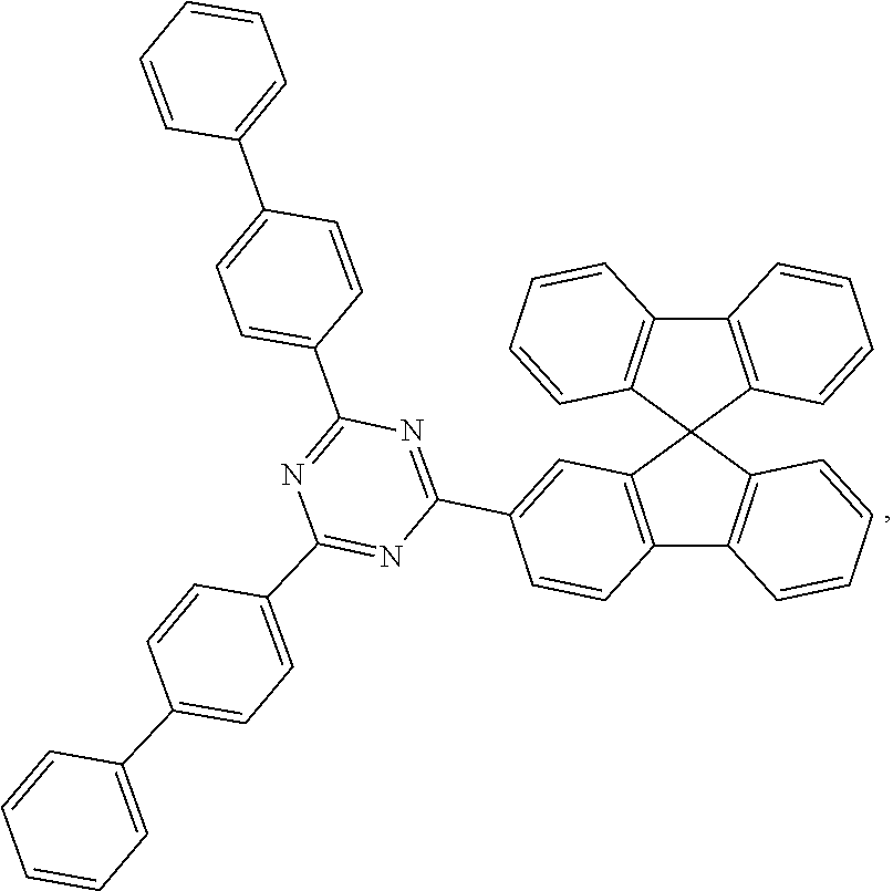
C1=CC2=C(C=C1)C1=C(C=CC=C1)C21C2=C(C3=C1C=C(C1=NC(C4=CC=C(C5=CC=CC=C5)C=C4)=NC(C4=CC=C(C5=CC=CC=C5)C=C4)=N1)C=C3)C=CC=C2
